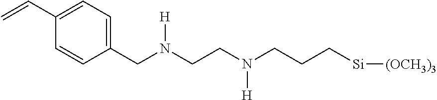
C=CC1=CC=C(CN(CCN(CCC[Si][(OCH3)3])[H])[H])C=C1
